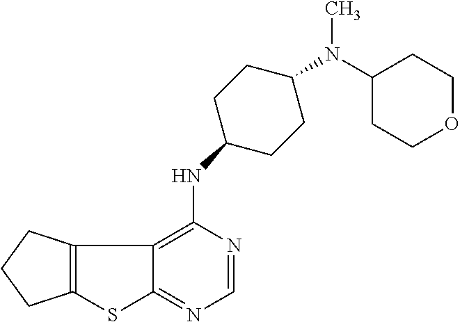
C12=C(CCC1)C1=C(NC3CCC(N(C4CCOCC4)C)CC3)N=CN=C1S2
